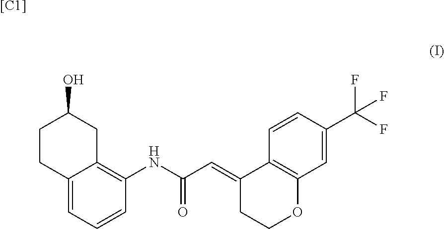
C1CC2=CC=CC(NC(=O)C=C3CCOC4=C3C=CC(C(F)(F)F)=C4)=C2CC1O.[[C1]]
